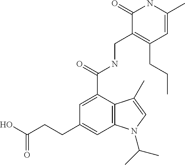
C1=C(C(=O)NCC2=C(CCC)C=C(C)NC2=O)C2=C(C=C1CCC(O)=O)N(C(C)C)C=C2C
